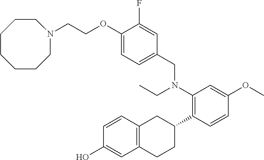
C(COC1=CC=C(CN(C2=C(C3CC4=C(CC3)C=C(O)C=C4)C=CC(OC)=C2)CC)C=C1F)N1CCCCCCC1
